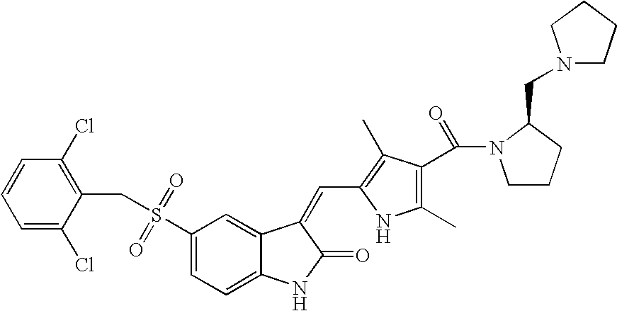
C1=C(Cl)C(CS(C2=CC=C3C(=C2)C(=CC2=C(C)C(C(=O)N4CCCC4CN4CCCC4)=C(C)N2)C(=O)N3)(=O)=O)=C(Cl)C=C1
